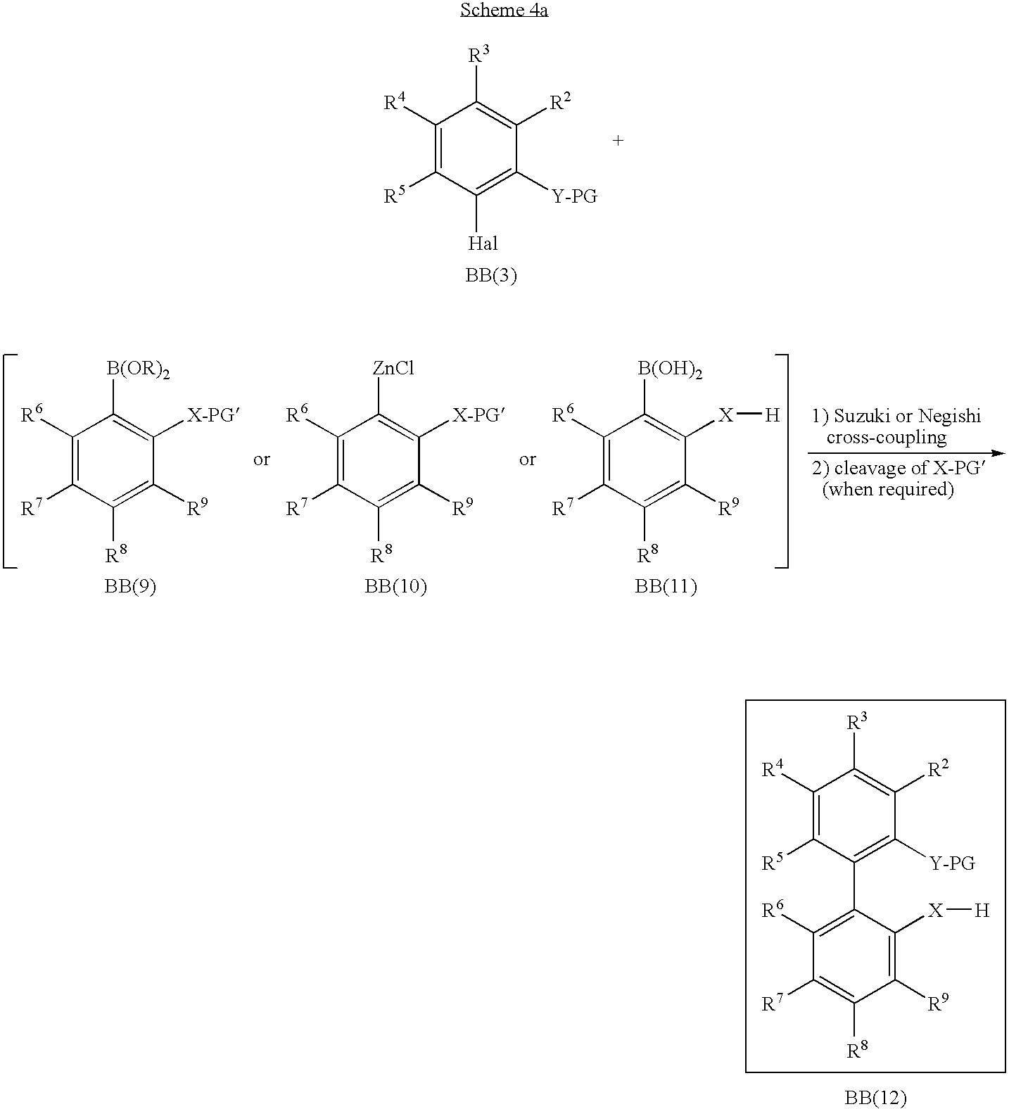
C1([R4])=C([R5])C([Hal])=C([Y-PG])C([R2])=C1[R3].C1([R6])=C([R7])C([R8])=C([R9])C([X-PG])=C1[B(OR)2].C1([R6])=C([R7])C([R8])=C([R9])C([X-PG])=C1[ZnCl].C1([R6])=C([R7])C([R8])=C([R9])C([X][H])=C1[B(OH)2].C1([R6])=C(C2=C([Y-PG])C([R2])=C([R3])C([R4])=C2[R5])C([X][H])=C([R9])C([R8])=C1[R7]
